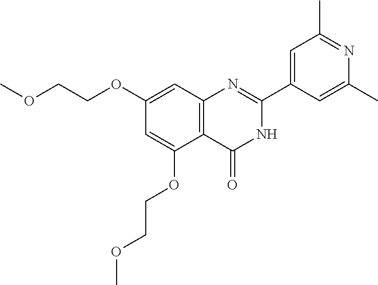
C(OC1=CC2=C(C(OCCOC)=C1)C(=O)NC(C1=CC(C)=NC(C)=C1)=N2)COC
